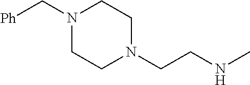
N1(C[Ph])CCN(CCNC)CC1
